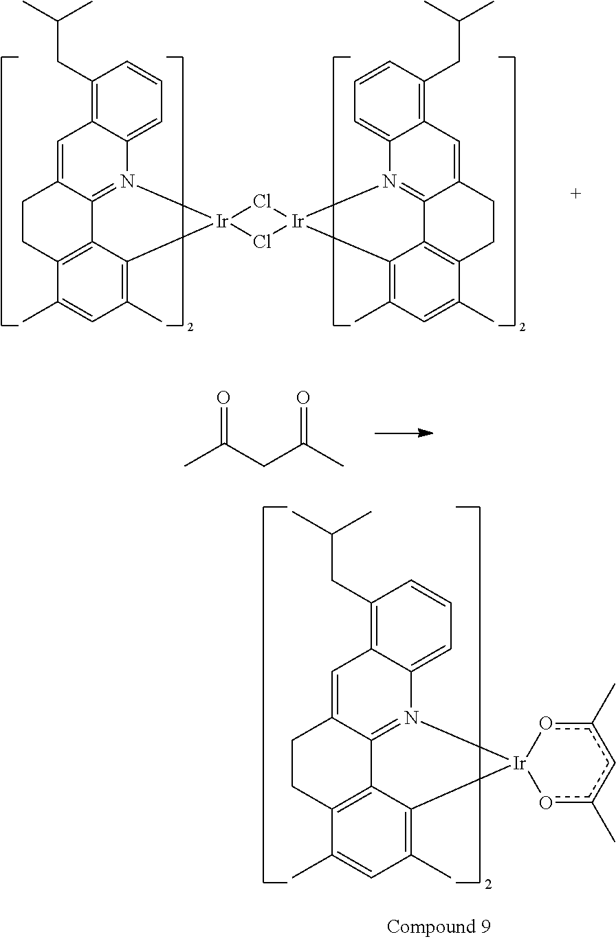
C1(CC(C)C)=C2C(=CC=C1)N1=C3C(=C2)CCC2=C3C(=C(C)C=C2C)[Ir]12Cl[Ir]1(Cl2)N2=C3C(=CC4=C(CC(C)C)C=CC=C42)CCC2=C3C1=C(C)C=C2C.CC(CC(C)=O)=O.C1(CC(C)C)=C2C(=CC=C1)N1=C3C(=C2)CCC2=C3C(=C(C)C=C2C)[Ir]12oc(C)cc(C)o2
